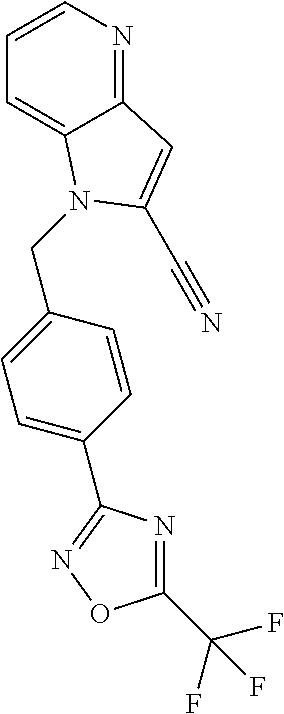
C12=NC=CC=C1N(CC1=CC=C(C3=NOC(C(F)(F)F)=N3)C=C1)C(C#N)=C2
